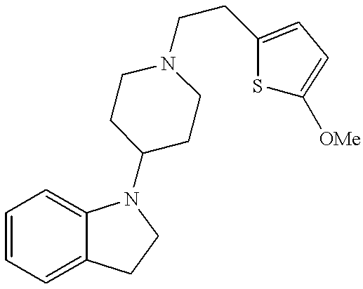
C1=CC=C2C(=C1)N(C1CCN(CCC3=CC=C([OMe])S3)CC1)CC2
